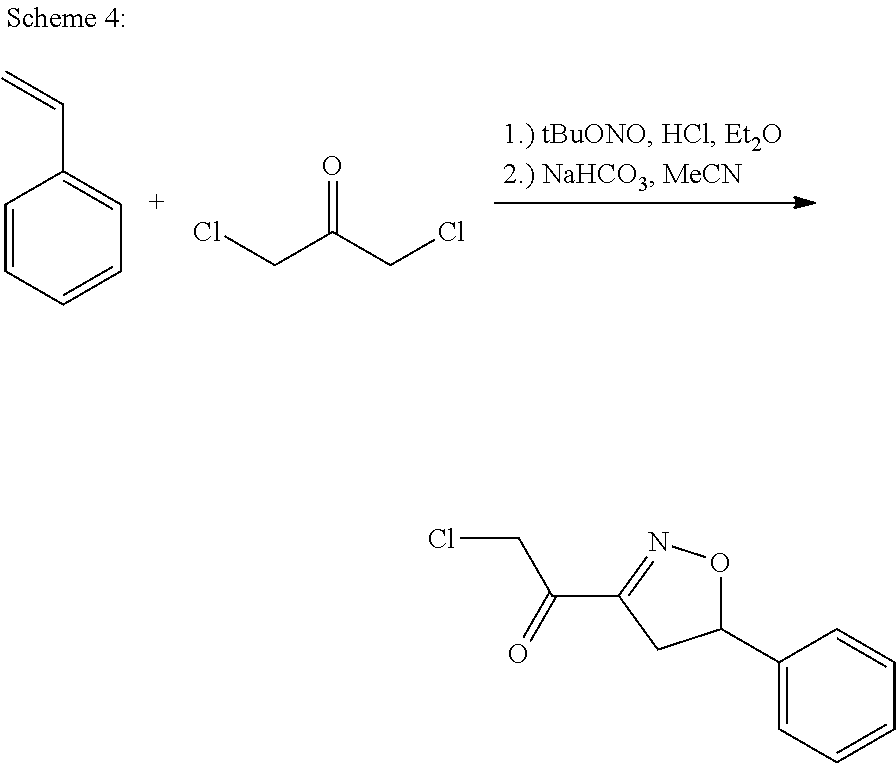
C1=CC=CC=C1C=C.ClCC(=O)CCl.C1(C2ON=C(C(CCl)=O)C2)=CC=CC=C1
